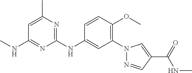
C1(N2N=CC(C(NC)=O)=C2)=C(OC)C=CC(NC2=NC(C)=CC(NC)=N2)=C1
